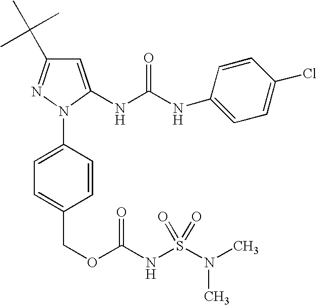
C1=C(NC(NC2=CC=C(Cl)C=C2)=O)N(C2=CC=C(COC(NS(N(C)C)(=O)=O)=O)C=C2)N=C1C(C)(C)C
